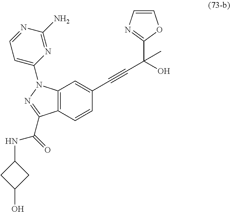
C12=C(C=CC(C#CC(O)(C)C3=NC=CO3)=C1)C(C(NC1CC(O)C1)=O)=NN2C1=CC=NC(N)=N1
